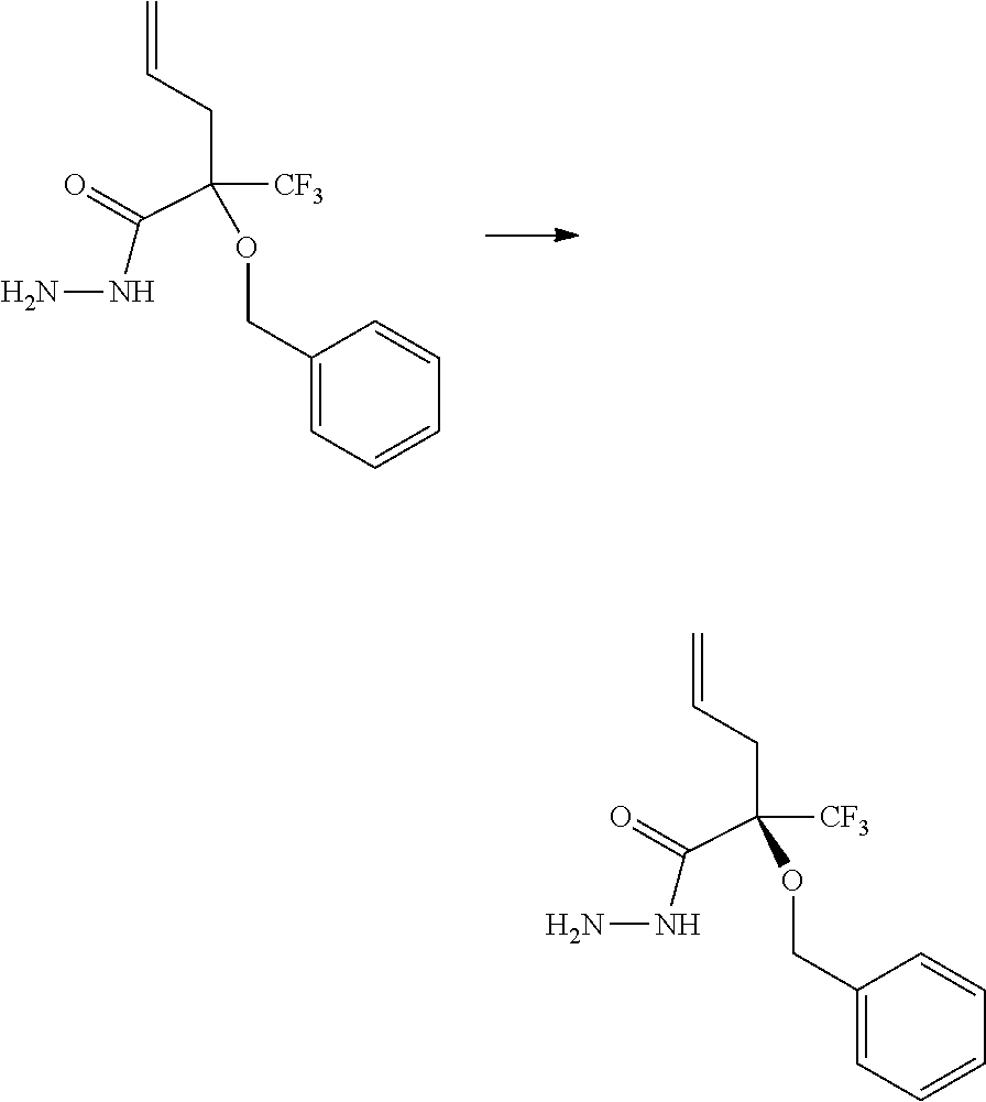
C(C(CC=C)([CF3])OCC1=CC=CC=C1)(=O)NN.C(C(CC=C)([CF3])OCC1=CC=CC=C1)(=O)NN
